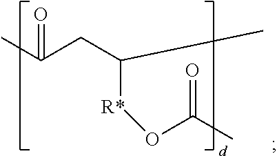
CC(CC([R*]OC(C)=O)C)=O
